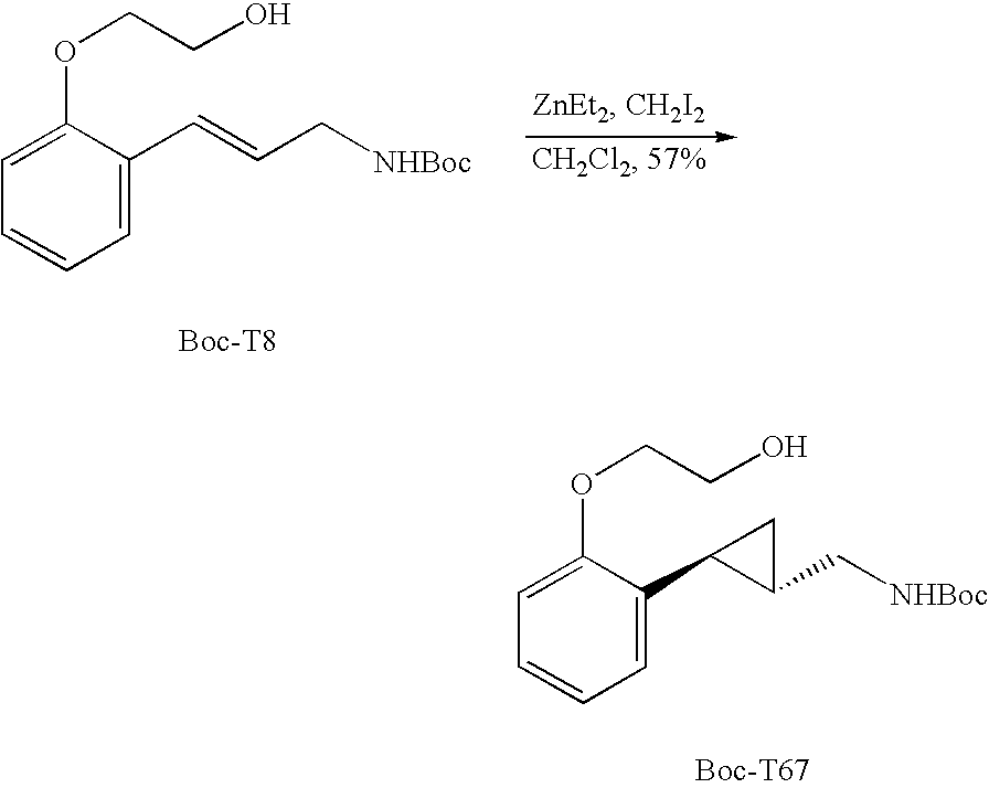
C1=C(OCCO)C(C=CC[NHBoc])=CC=C1.C1=C(OCCO)C(C2C(C[NHBoc])C2)=CC=C1
